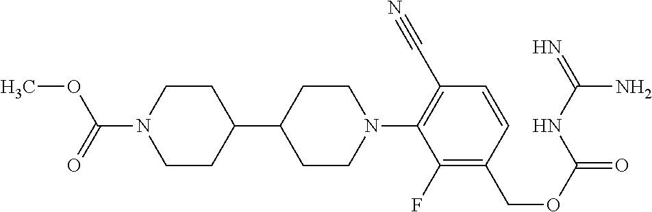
C1CN(C(=O)OC)CCC1C1CCN(C2=C(C#N)C=CC(COC(=O)NC(=N)N)=C2F)CC1
